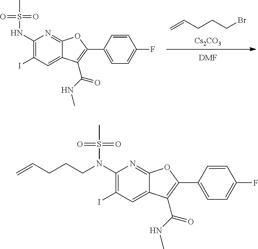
[Cs2CO3].C=CCCCBr.[DMF].C1(NS(=O)(=O)C)=C(I)C=C2C(=N1)OC(C1=CC=C(F)C=C1)=C2C(NC)=O.C1(N(S(=O)(=O)C)CCCC=C)=C(I)C=C2C(=N1)OC(C1=CC=C(F)C=C1)=C2C(NC)=O
